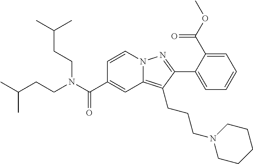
C1=CN2C(=C(CCCN3CCCCC3)C(C3=CC=CC=C3C(OC)=O)=N2)C=C1C(N(CCC(C)C)CCC(C)C)=O
